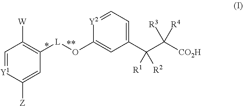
C1=[Y1]C([Z])=CC([L]OC2=CC(C(C([CO2H])([R3])[R4])([R1])[R2])=CC=[Y2]2)=C1[W]
